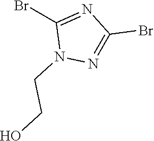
N1=C(Br)N=C(Br)N1CCO
